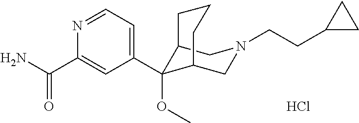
Cl.C1(C2(OC)C3CN(CCC4CC4)CC2CCC3)=CC=NC(C(N)=O)=C1
